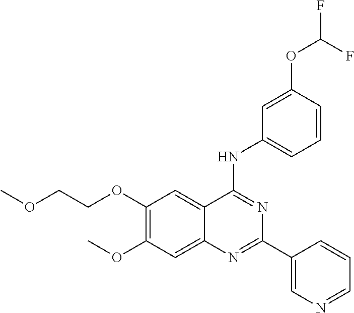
C(COC1=C(OC)C=C2C(=C1)C(NC1=CC=CC(OC(F)F)=C1)=NC(C1=CN=CC=C1)=N2)OC
